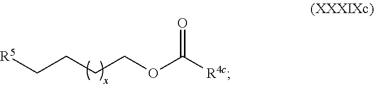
C(CCCOC([R4c])=O)[R5]
